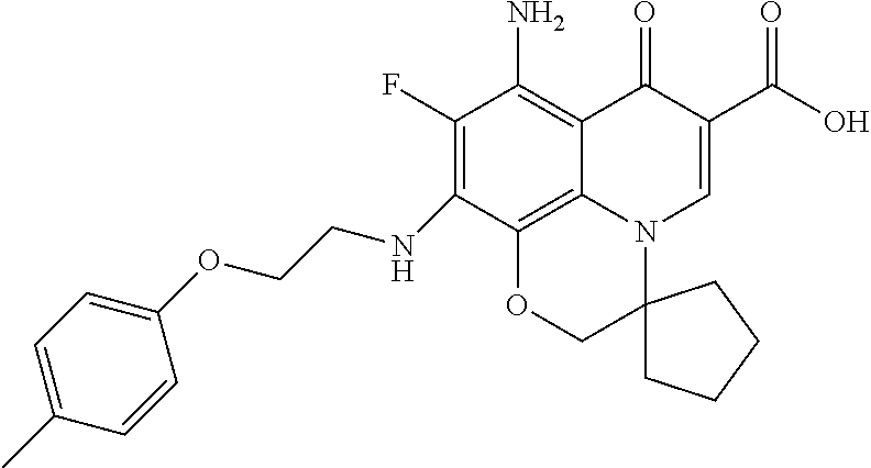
C1(F)=C(NCCOC2=CC=C(C)C=C2)C2=C3C(=C1N)C(=O)C(C(O)=O)=CN3C1(CO2)CCCC1
